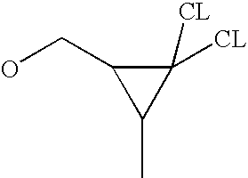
C1([CL])([CL])C(CO)C1C
